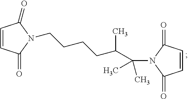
C1=CC(=O)N(CCCCC(C(N2C(=O)C=CC2=O)(C)C)C)C1=O
